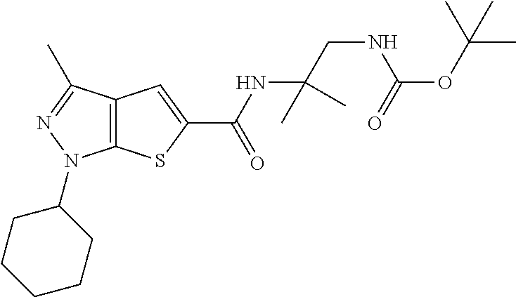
C12=C(C(C)=NN1C1CCCCC1)C=C(C(NC(CNC(OC(C)(C)C)=O)(C)C)=O)S2
